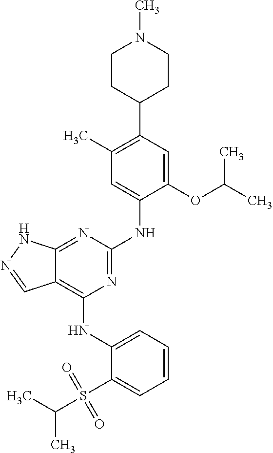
N1(C)CCC(C2=C(C)C=C(NC3=NC(NC4=CC=CC=C4S(C(C)C)(=O)=O)=C4C(=N3)NN=C4)C(OC(C)C)=C2)CC1
